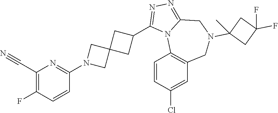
C1(C#N)=C(F)C=CC(N2CC3(C2)CC(C2=NN=C4N2C2=C(CN(C5(C)CC(F)(F)C5)C4)C=C(Cl)C=C2)C3)=N1
